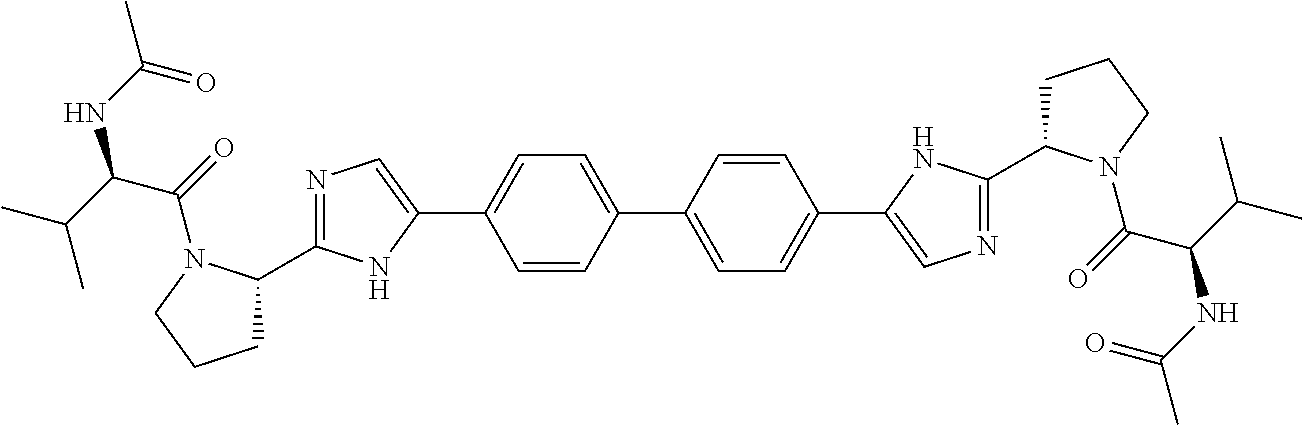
C1(C2=CC=C(C3=CN=C(C4CCCN4C(C(C(C)C)NC(C)=O)=O)N3)C=C2)=CC=C(C2=CN=C(C3CCCN3C(=O)C(C(C)C)NC(=O)C)N2)C=C1
